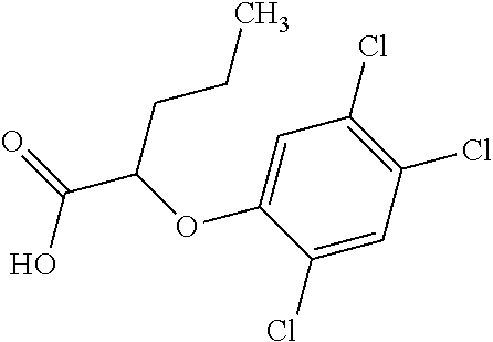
C1(Cl)=CC(Cl)=C(Cl)C=C1OC(C(=O)O)CCC
